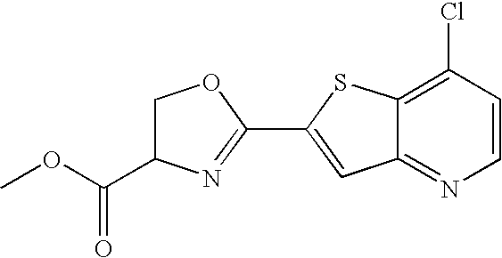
C12=NC=CC(Cl)=C1SC(C1=NC(C(OC)=O)CO1)=C2
